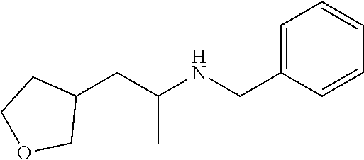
C1(CC(NCC2=CC=CC=C2)C)CCOC1
